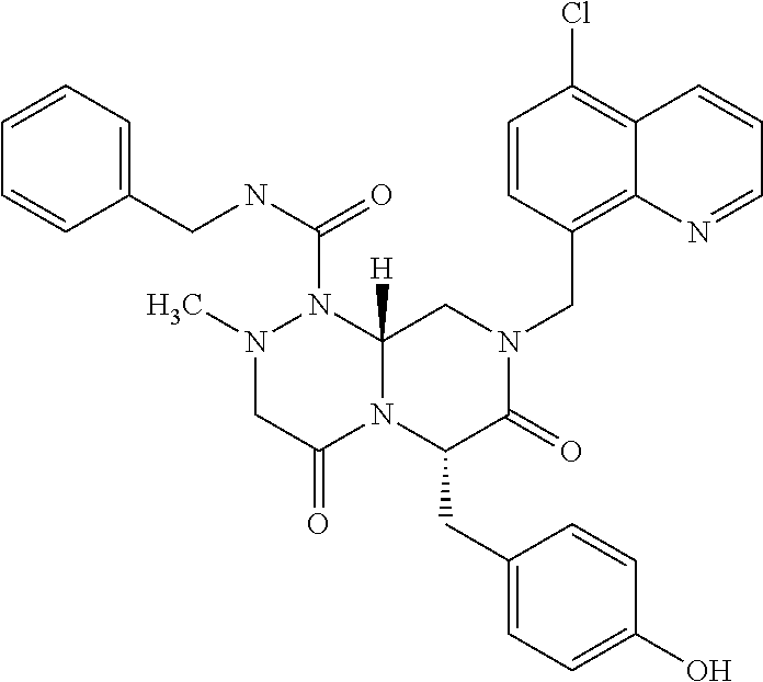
C1=CC=C(CNC(=O)N2N(C)CC(=O)N3C2([H])CN(CC2=C4C(=C(Cl)C=C2)C=CC=N4)C(=O)C3CC2=CC=C(O)C=C2)C=C1
